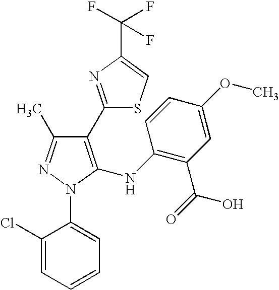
C1(C2=NC(C(F)(F)F)=CS2)=C(NC2=C(C(=O)O)C=C(OC)C=C2)N(C2=CC=CC=C2Cl)N=C1C
